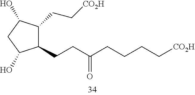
C(CC(CCCC[CO2H])=O)C1C(CC[CO2H])C(O)CC1O
